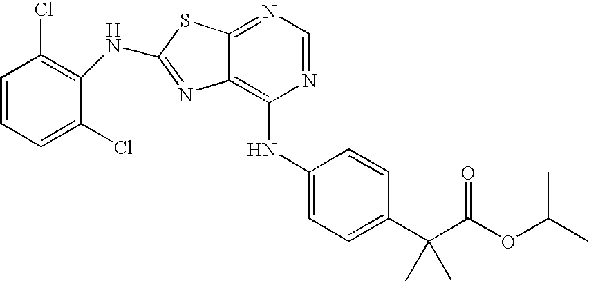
N1=CN=C2C(=C1NC1=CC=C(C(C(OC(C)C)=O)(C)C)C=C1)N=C(NC1=C(Cl)C=CC=C1Cl)S2
